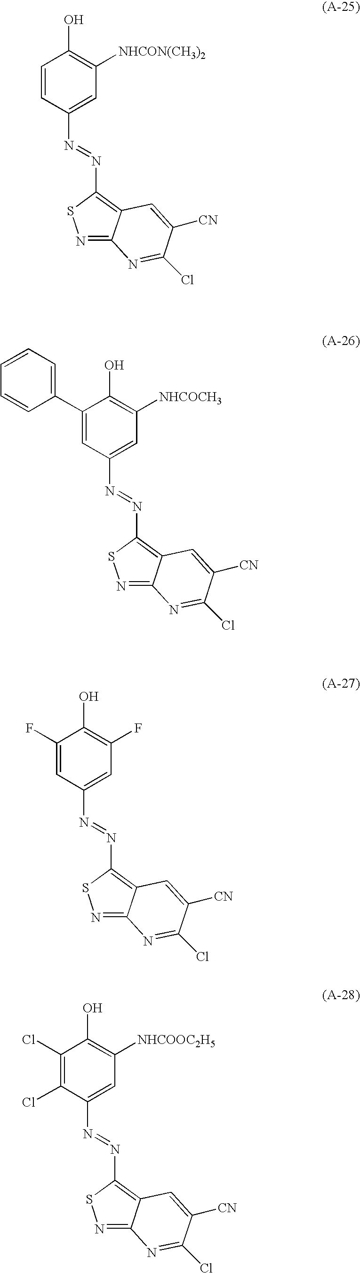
C1=CC(O)=C([NHCON(CH3)2])C=C1N=NC1=C2C(=NS1)N=C(Cl)C([CN])=C2.C1=C(C2=CC=CC=C2)C(O)=C([NHCOCH3])C=C1N=NC1=C2C(=NS1)N=C(Cl)C([CN])=C2.C1=C(F)C(O)=C(F)C=C1N=NC1=C2C(=NS1)N=C(Cl)C([CN])=C2.C1(Cl)=C(Cl)C(O)=C([NHCOOC2H5])C=C1N=NC1=C2C(=NS1)N=C(Cl)C([CN])=C2
